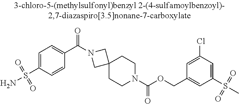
C1=C(S(N)(=O)=O)C=CC(C(=O)N2CC3(C2)CCN(C(OCC2=CC(S(C)(=O)=O)=CC(Cl)=C2)=O)CC3)=C1
